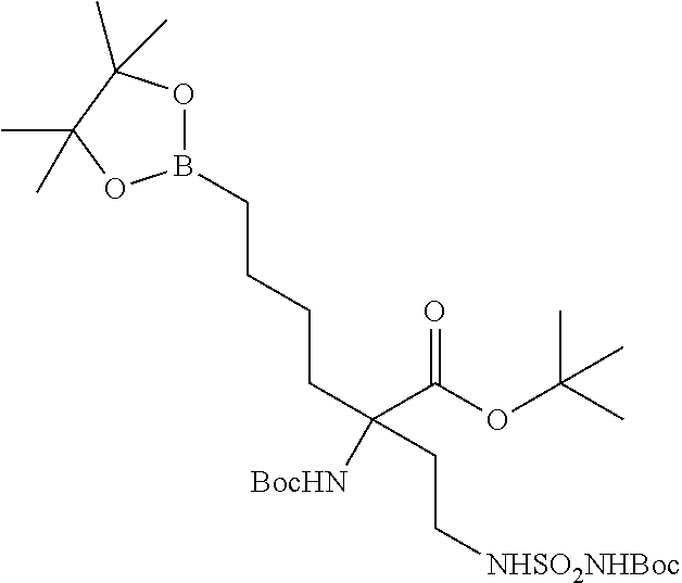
B1(CCCCC(C(OC(C)(C)C)=O)(CC[NHSO2NHBoc])[BocHN])OC(C)(C)C(C)(C)O1
